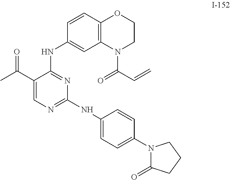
C1(C(C)=O)=CN=C(NC2=CC=C(N3C(=O)CCC3)C=C2)N=C1NC1=CC2=C(C=C1)OCCN2C(C=C)=O
